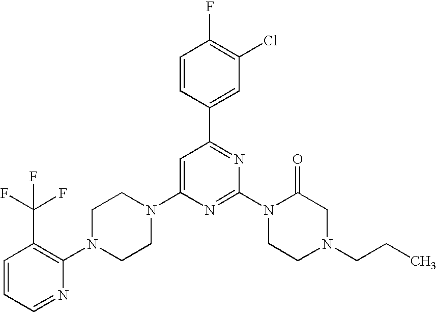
C1=CC=NC(N2CCN(C3=CC(C4=CC(Cl)=C(F)C=C4)=NC(N4CCN(CCC)CC4=O)=N3)CC2)=C1C(F)(F)F
